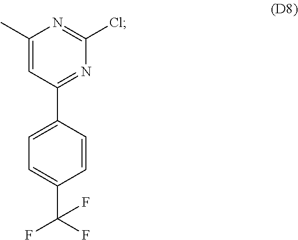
C1(C)=CC(C2=CC=C(C(F)(F)F)C=C2)=NC(Cl)=N1
